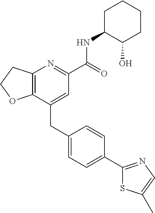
C12=C(CCO1)N=C(C(NC1C(O)CCCC1)=O)C=C2CC1=CC=C(C2=NC=C(C)S2)C=C1
